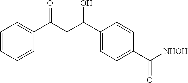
C1=CC=CC(C(=O)CC(C2=CC=C(C(=O)[NHOH])C=C2)O)=C1
